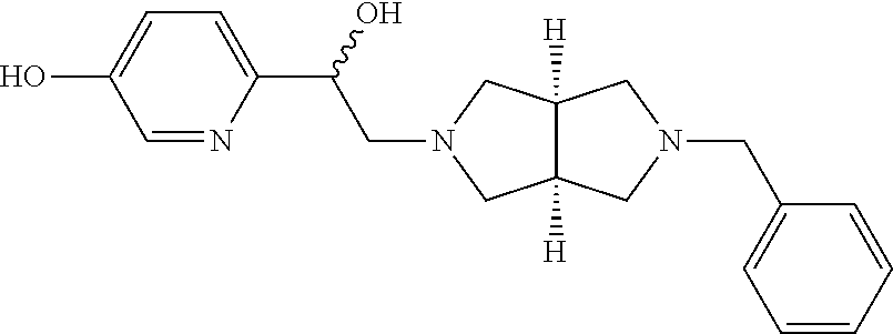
N1(CC(C2=CC=C(O)C=N2)O)CC2([H])C([H])(C1)CN(CC1=CC=CC=C1)C2
